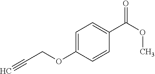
C1=C(OCC#C)C=CC(C(OC)=O)=C1
